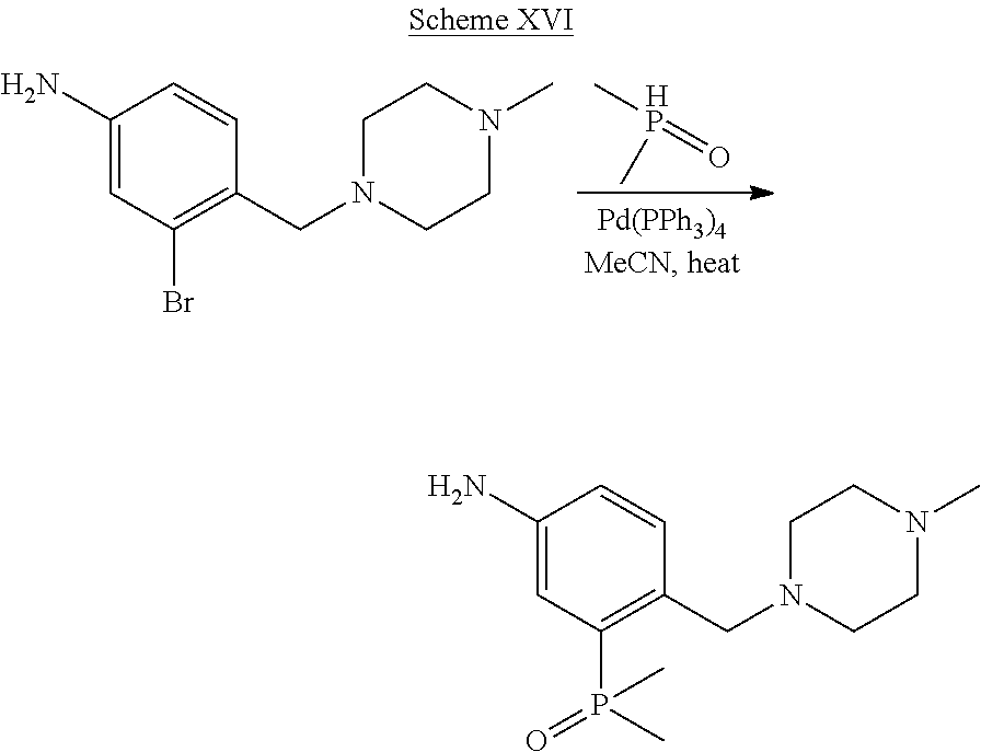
C[HP](=O)C.C1(N)=CC(Br)=C(CN2CCN(C)CC2)C=C1.C1(N)=CC(P(=O)(C)C)=C(CN2CCN(C)CC2)C=C1
